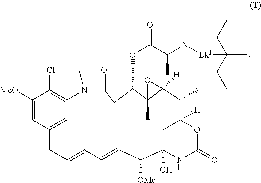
C1([MeO])=CC2=CC(=C1Cl)N(C)C(=O)CC(OC(C(N([Lk1]C(CC)(CC)C)C)C)=O)C1(C)C([H])(C(C)C3([H])OC(=O)NC(O)(C([OMe])C=CC=C(C)C2)C3)O1
